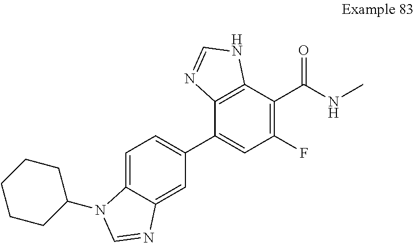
C12=C(C(C(NC)=O)=C(F)C=C1C1=CC=C3C(=C1)N=CN3C1CCCCC1)NC=N2
